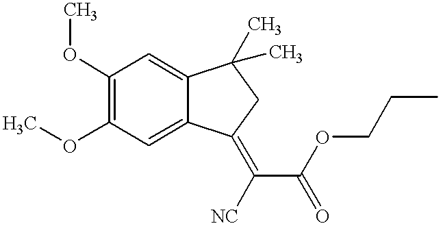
C1(OC)=C(OC)C=C2C(=C1)C(C)(C)CC2=C(C(=O)OCCC)[NC]
